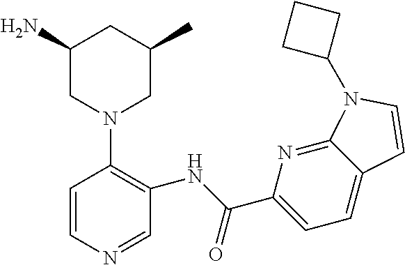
C1=CN=CC(NC(C2=CC=C3C(=N2)N(C2CCC2)C=C3)=O)=C1N1CC(C)CC(N)C1
